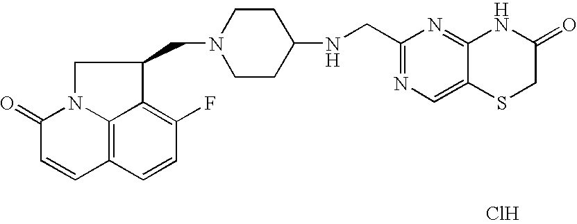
C12=C3C=CC(F)=C1C(CN1CCC(NCC4=NC=C5C(=N4)NC(=O)CS5)CC1)CN2C(=O)C=C3.Cl
